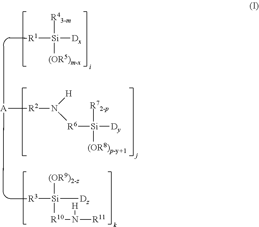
[R1]([Si]([R43-m])([Dx])[(OR5)m-x])C.[R6]([Si]([R72-p])([Dy])[(OR8)p-y+1])N([R2][A](C)C)[H].[R3]([Si]([(OR9)2-z])([Dz])[R10]N([H])[R11])C
